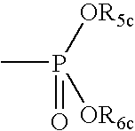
P(C)([OR5c])([OR6c])=O
